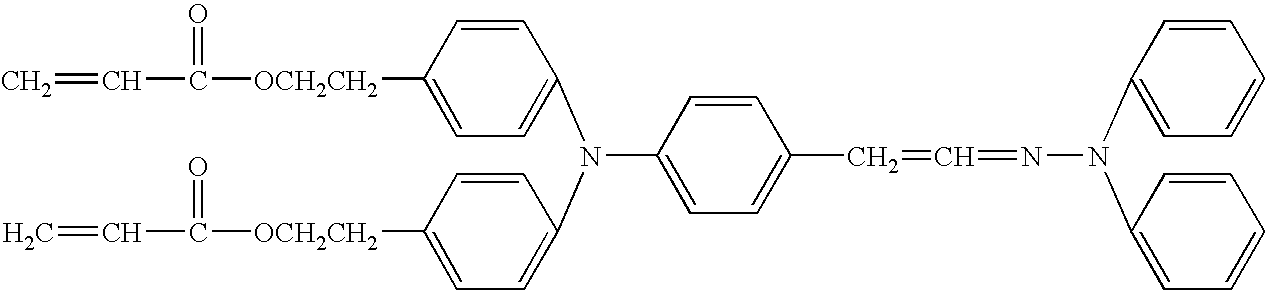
C=CC(=O)[OCH2CH2]C1=CC=C(N(C2=CC=C([OCH2CH2]C(C=C)=O)C=C2)C2=CC=C(C=C=NN(C3=CC=CC=C3)C3=CC=CC=C3)C=C2)C=C1
